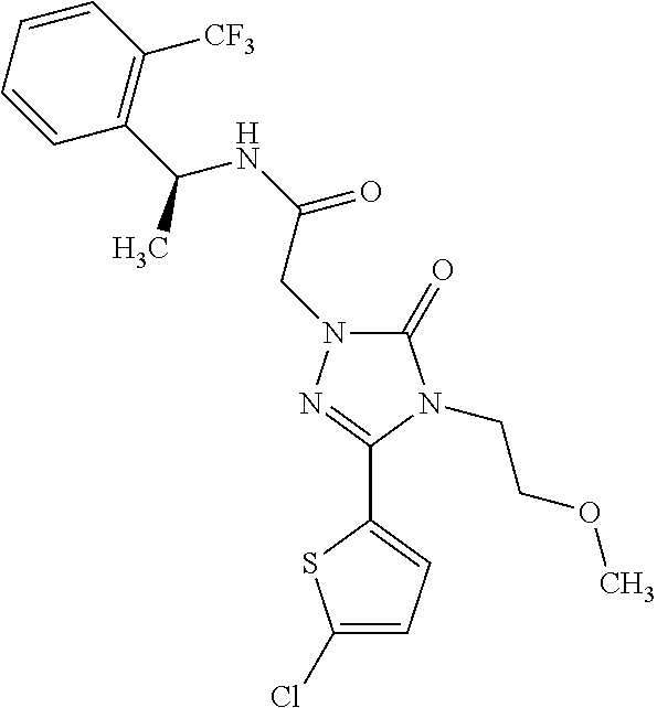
C1(=O)N(CC(NC(C2=C([CF3])C=CC=C2)C)=O)N=C(C2=CC=C(Cl)S2)N1CCOC
